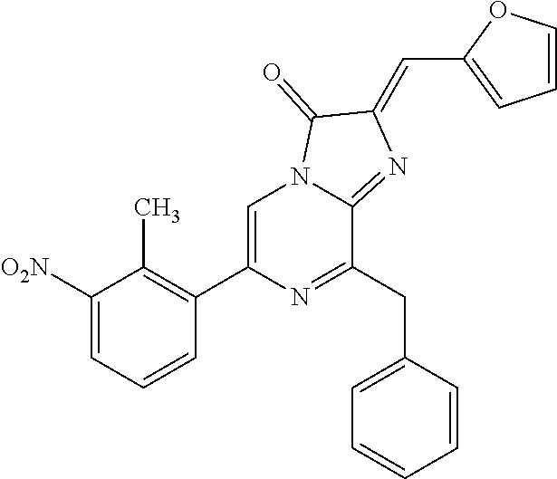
C1([O2N])=CC=CC(C2=CN3C(=NC(=CC4=CC=CO4)C3=O)C(CC3=CC=CC=C3)=N2)=C1C
